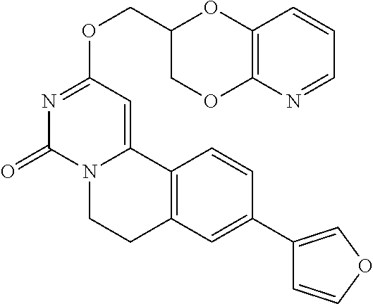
N1=CC=CC2=C1OCC(COC1=NC(=O)N3C(=C1)C1=C(CC3)C=C(C3=COC=C3)C=C1)O2
